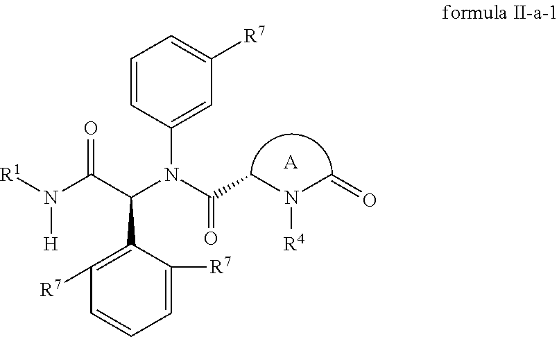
[A].C1=CC(N(C(C(=O)N([R1])[H])C2=C([R7])C=CC=C2[R7])C(=O)CN(C=O)[R4])=CC([R7])=C1
